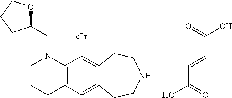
O=C(O)C=CC(=O)O.C1CCC2=C(N1CC1OCCC1)C([cPr])=C1C(=C2)CCNCC1
